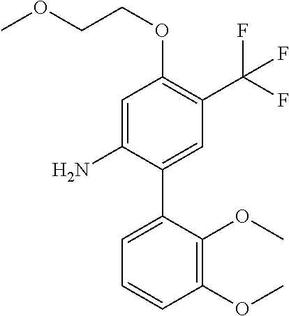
C1=C(N)C(C2=CC=CC(OC)=C2OC)=CC(C(F)(F)F)=C1OCCOC
